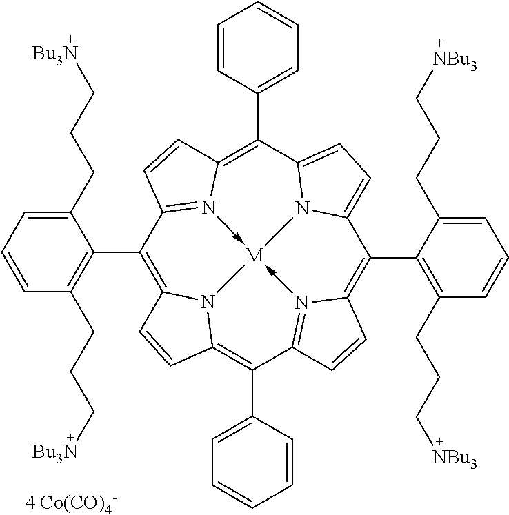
C1(C2=C(CCC[Bu3N])C=CC=C2CCC[Bu3N])=C2N3C(=C(C4=CC=CC=C4)C4=N5->[M]36-N3=C1C=CC3=C(C1=CC=CC=C1)C1=CC=C(N16)C(C1=C(CCC[NBu3])C=CC=C1CCC[NBu3])=C5C=C4)C=C2
